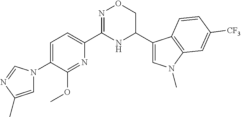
C1=C(N2C=C(C)N=C2)C(OC)=NC(C2=NOCC(C3=CN(C)C4=C3C=CC([CF3])=C4)N2)=C1
